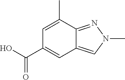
C1(C(O)=O)=CC2=CN(C)N=C2C(C)=C1
